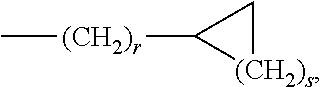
[(CH2)r](C)C1[(CH2)s]C1
